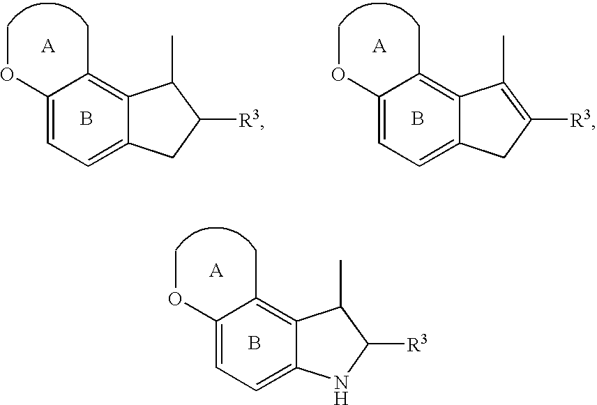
C1(OC)=CC=C2C(=C1C)C(C)C([R3])N2.B.C1(OC)=CC=C2C(=C1C)C(C)C([R3])C2.B.C1(OC)=CC=C2C(=C1C)C(C)=C([R3])C2.B
